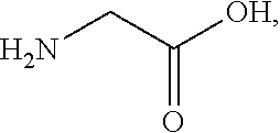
NCC([OH])=O
